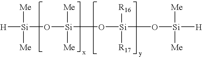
[H][Si]([Me])([Me])O[Si]([Me])([Me])O[Si]([R16])([R17])O[Si]([Me])([Me])[H]
